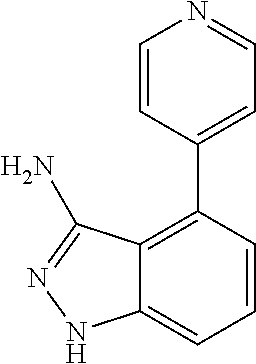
C1(C2=C3C(=CC=C2)NN=C3N)=CC=NC=C1
